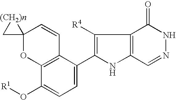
C1=C(C2=C([R4])C3=C(N2)C=NNC3=O)C2=C(C(O[R1])=C1)OC1(C=C2)[(CH2)n]C1
